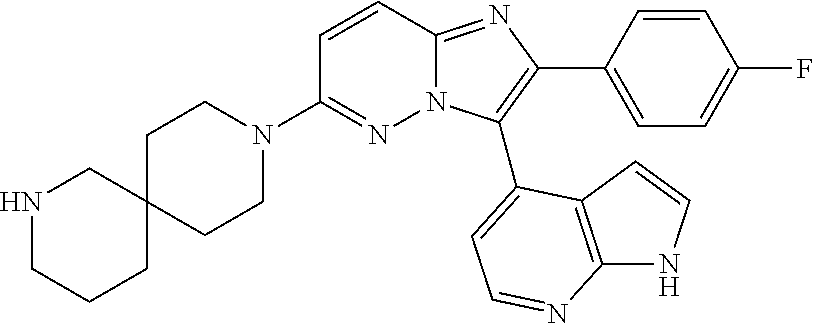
C1CN(C2=NN3C(=NC(C4=CC=C(F)C=C4)=C3C3=CC=NC4=C3C=CN4)C=C2)CCC12CNCCC2
